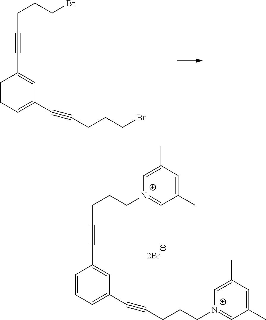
C1=CC=C(C#CCCCBr)C=C1C#CCCCBr.C1=CC=C(C#CCCC[N+]2=CC(C)=CC(C)=C2)C=C1C#CCCC[N+]1=CC(C)=CC(C)=C1
